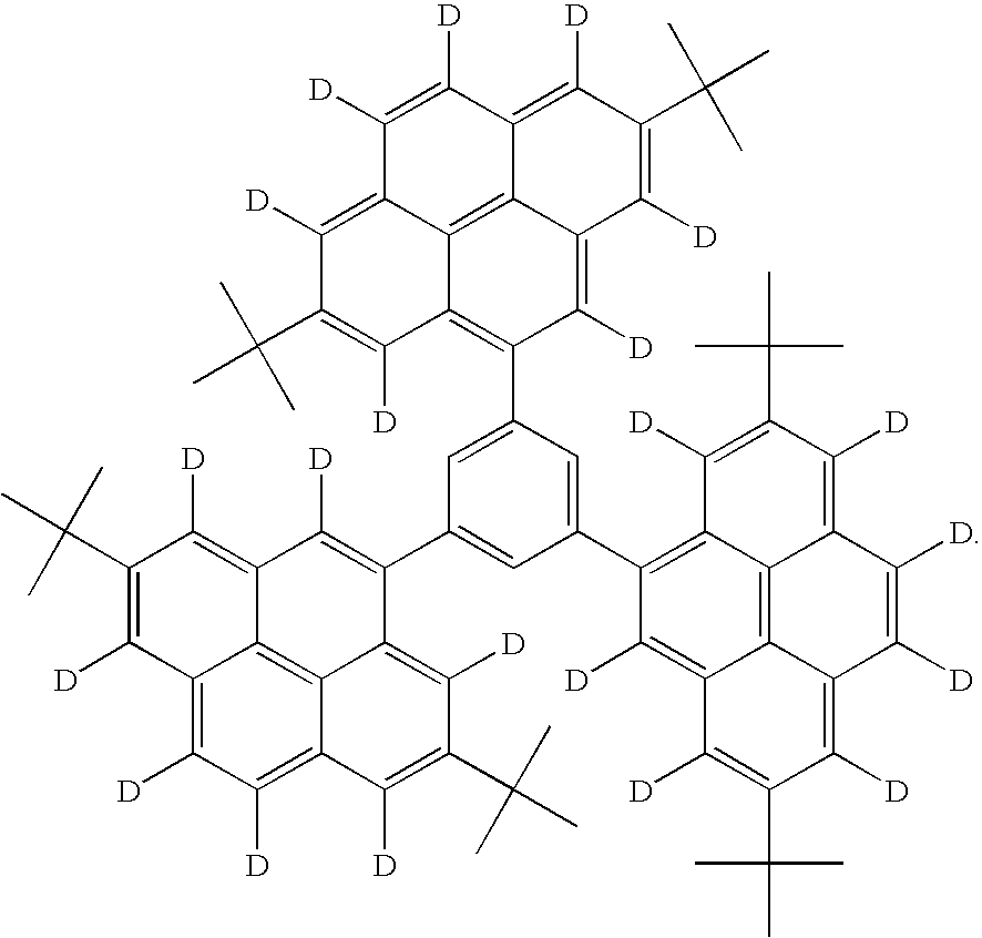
C1(C(C)(C)C)=C([D])C2=C([D])C([D])=C3C4=C2C(=C1[D])C([D])=C(C1=CC(C2=C5C6=C7C(=C2[D])C([D])=C(C(C)(C)C)C([D])=C7C([D])=C([D])C6=C([D])C(C(C)(C)C)=C5[D])=CC(C2=C5C6=C7C(=C2[D])C([D])=C(C(C)(C)C)C([D])=C7C([D])=C([D])C6=C([D])C(C(C)(C)C)=C5[D])=C1)C4=C([D])C(C(C)(C)C)=C3[D]
